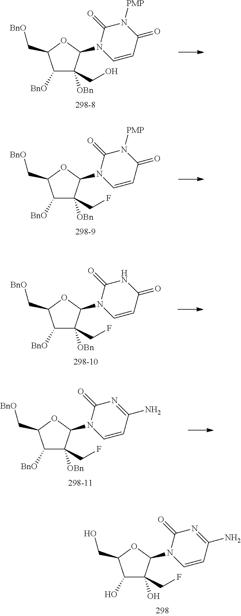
C1([BnO])C([OBn])(CO)C(N2C=CC(=O)N([PMP])C2=O)OC1C[BnO].C1([BnO])C([OBn])(CF)C(N2C=CC(=O)N([PMP])C2=O)OC1C[BnO].C1([BnO])C([OBn])(CF)C(N2C=CC(=O)NC2=O)OC1C[BnO].C1([BnO])C([OBn])(CF)C(N2C=CC(N)=NC2=O)OC1C[BnO].C1(O)C(O)(CF)C(N2C=CC(N)=NC2=O)OC1CO
